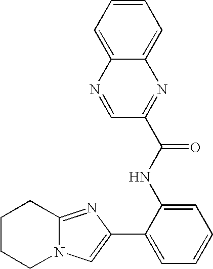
N12C(=NC(C3=CC=CC=C3NC(=O)C3=NC4=CC=CC=C4N=C3)=C1)CCCC2
